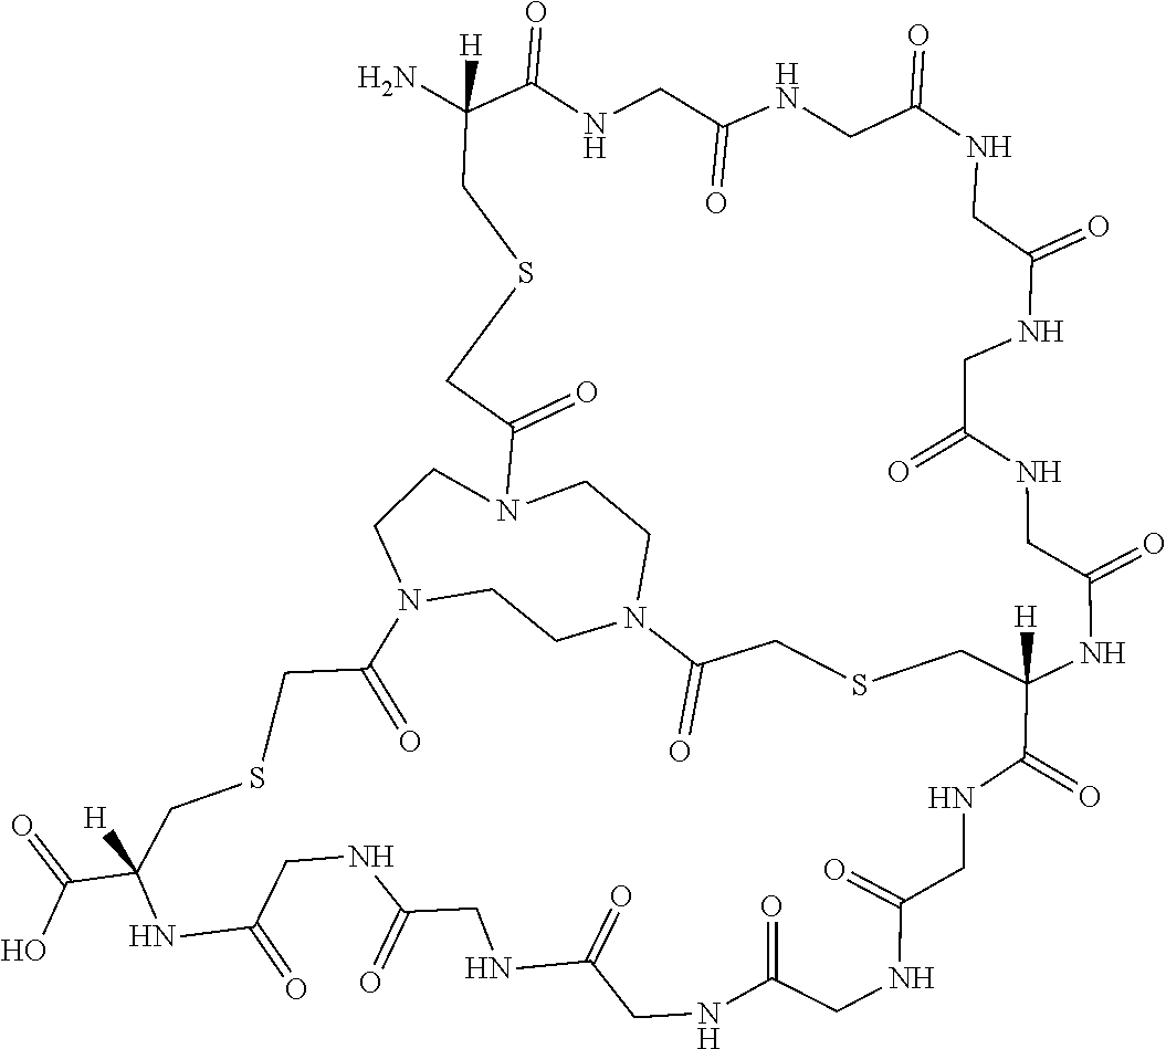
C1(=O)N2CCN3C(=O)CSCC(N)([H])C(=O)NCC(=O)NCC(=O)NCC(=O)NCC(=O)NCC(=O)NC([H])(C(=O)NCC(=O)NCC(=O)NCC(=O)NCC(=O)NCC(=O)NC(C(=O)O)([H])CSCC(=O)N(CC3)CC2)CSC1
